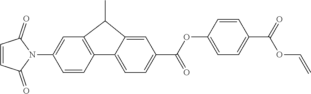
N1(C2=CC3=C(C4=CC=C(C(=O)OC5=CC=C(C(OC=C)=O)C=C5)C=C4C3C)C=C2)C(=O)C=CC1=O
